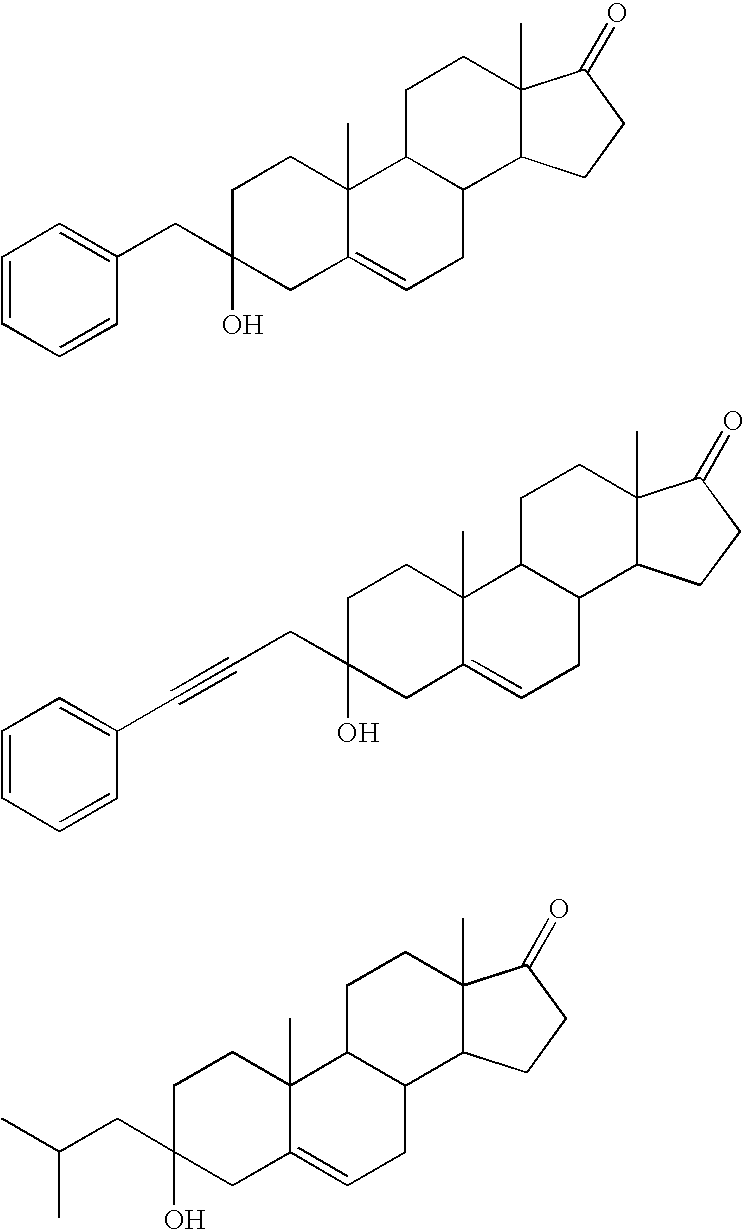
C1C(CC2=CC=CC=C2)(O)CC2=CCC3C(C2(C)C1)CCC1(C)C3CCC1=O.C1C(CC#CC2=CC=CC=C2)(O)CC2=CCC3C(C2(C)C1)CCC1(C)C3CCC1=O.C1C(CC(C)C)(O)CC2=CCC3C(C2(C)C1)CCC1(C)C3CCC1=O
